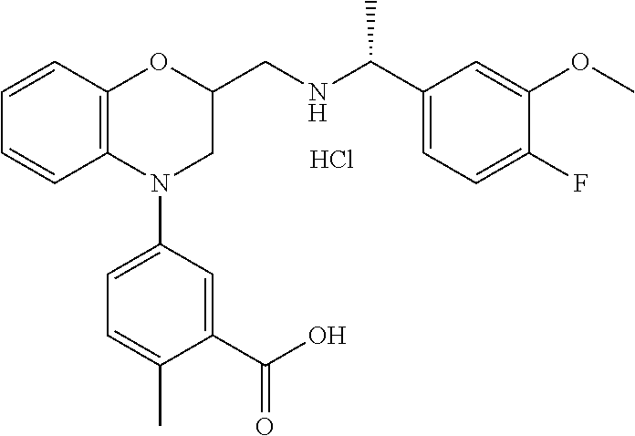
C1=CC2=C(C=C1)N(C1=CC=C(C)C(C(O)=O)=C1)CC(CNC(C1=CC=C(F)C(OC)=C1)C)O2.Cl
